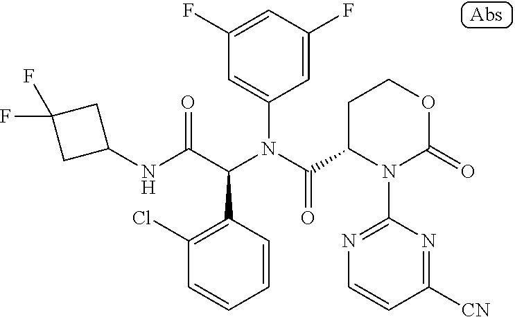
C1(NC(C(N(C(=O)C2N(C3=NC=CC([CN])=N3)C(=O)OCC2)C2=CC(F)=CC(F)=C2)C2=C(Cl)C=CC=C2)=O)CC(F)(F)C1
